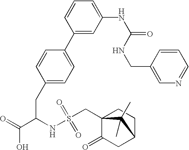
C1(CC(C(=O)O)NS(CC23C(=O)CC(CC2)C3(C)C)(=O)=O)=CC=C(C2=CC(NC(=O)NCC3=CN=CC=C3)=CC=C2)C=C1
